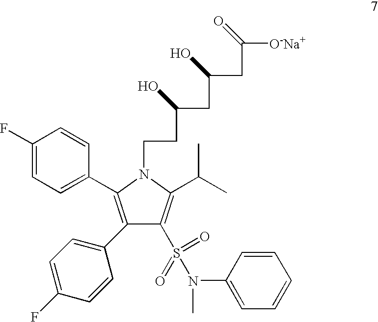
C(CN1C(C2=CC=C(F)C=C2)=C(C2=CC=C(F)C=C2)C(S(=O)(=O)N(C2=CC=CC=C2)C)=C1C(C)C)C(CC(CC([O-Na+])=O)O)O
